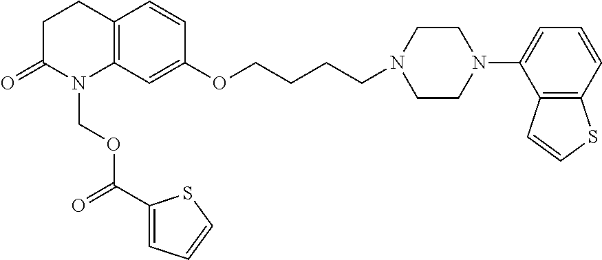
C1C(=O)N(COC(C2=CC=CS2)=O)C2=C(C1)C=CC(OCCCCN1CCN(C3=CC=CC4=C3C=CS4)CC1)=C2
